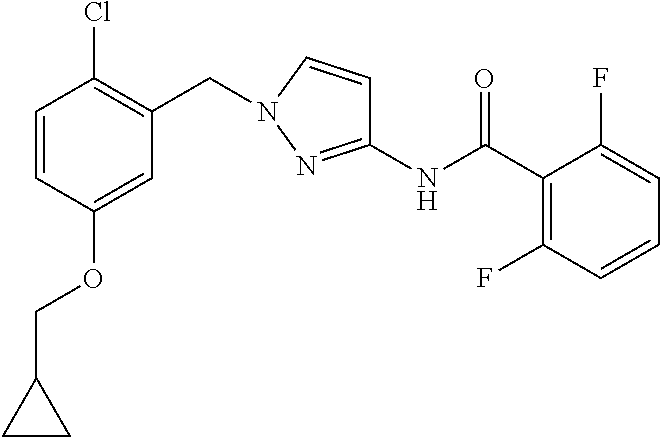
O(C1=CC(CN2C=CC(NC(C3=C(F)C=CC=C3F)=O)=N2)=C(Cl)C=C1)CC1CC1
